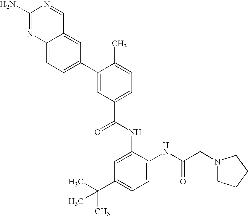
C1(N)=NC2=CC=C(C3=CC(C(NC4=CC(C(C)(C)C)=CC=C4NC(CN4CCCC4)=O)=O)=CC=C3C)C=C2C=N1
